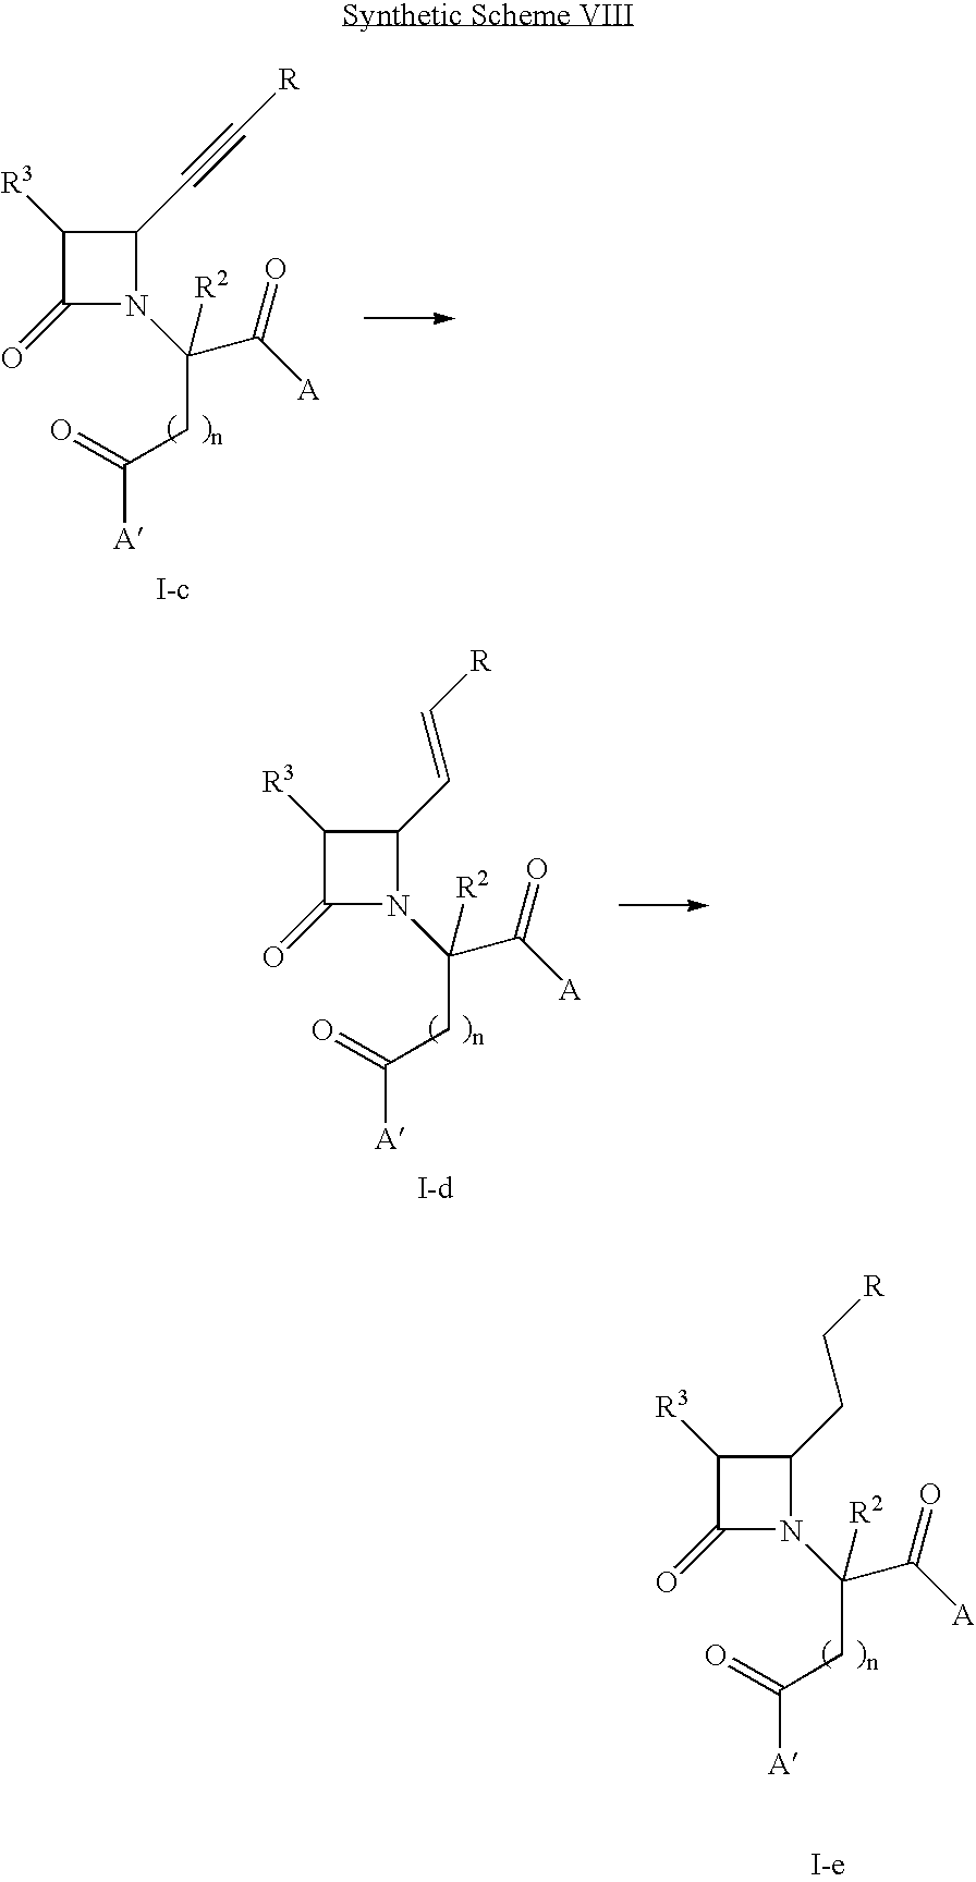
C1(=O)N(C(C([A])=O)(CC(=O)[A])[R2])C(CC[R])C1[R3].[I-e].C1(=O)N(C(C([A])=O)(CC(=O)[A])[R2])C(C#C[R])C1[R3].[I-c].C1(=O)N(C(C([A])=O)(CC(=O)[A])[R2])C(C=C[R])C1[R3].[I-d]
